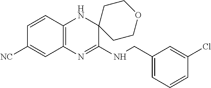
C1=CC2=C(C=C1[NC])N=C(NCC1=CC=CC(Cl)=C1)C1(N2)CCOCC1
